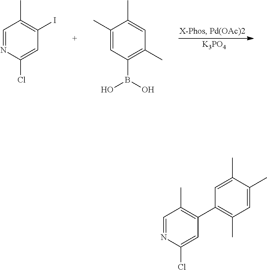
[K3PO4].C1=NC(Cl)=CC(I)=C1C.C1(C)=CC(B(O)O)=C(C)C=C1C.C1=NC(Cl)=CC(C2=C(C)C=C(C)C(C)=C2)=C1C
